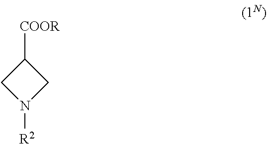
C1([COOR])CN([R2])C1
